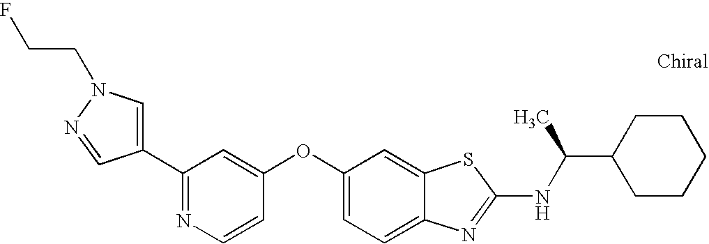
N1=C(C2=CN(CCF)N=C2)C=C(OC2=CC=C3C(=C2)SC(NC(C2CCCCC2)C)=N3)C=C1
